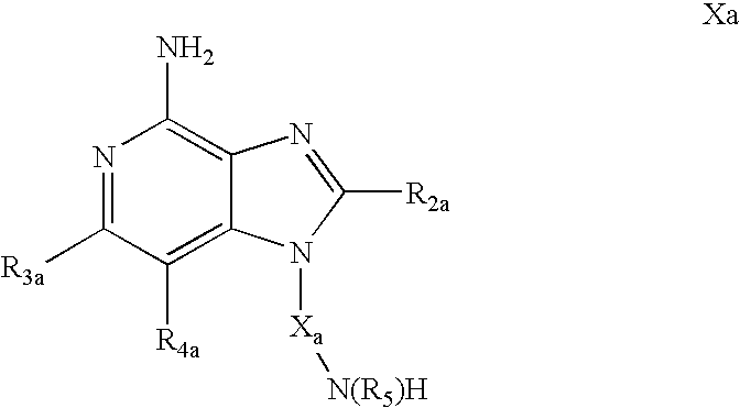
N1=C([R3a])C([R4a])=C2C(=C1N)N=C([R2a])N2[Xa][N(R5)H]
